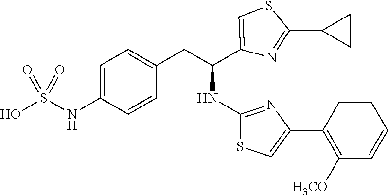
C1=C(NS(O)(=O)=O)C=CC(CC(C2=CSC(C3CC3)=N2)NC2=NC(C3=C([H3CO])C=CC=C3)=CS2)=C1
